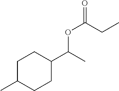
C1C(C)CCC(C(C)OC(CC)=O)C1
